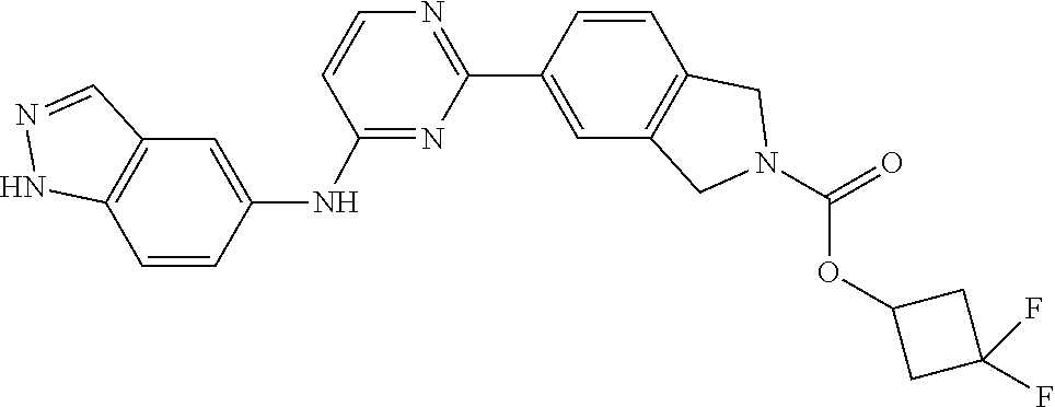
O=C(N1CC2=C(C=CC(C3=NC=CC(NC4=CC5=C(C=C4)NN=C5)=N3)=C2)C1)OC1CC(F)(F)C1
